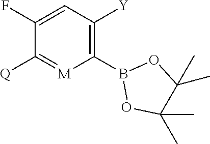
C1(B2OC(C)(C)C(C)(C)O2)=C([Y])C=C(F)C([Q])=[M]1
